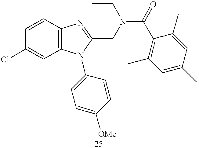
C1=CC(Cl)=CC2=C1N=C(CN(C(=O)C1=C(C)C=C(C)C=C1C)CC)N2C1=CC=C([OMe])C=C1
